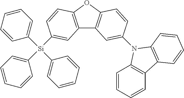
C12=C(OC3=C1C=C(N1C4=C(C=CC=C4)C4=C1C=CC=C4)C=C3)C=CC([Si](C1=CC=CC=C1)(C1=CC=CC=C1)C1=CC=CC=C1)=C2
